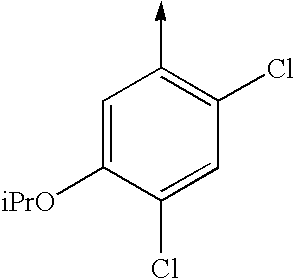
C1=C([iPrO])C(Cl)=CC(Cl)=C1->C
